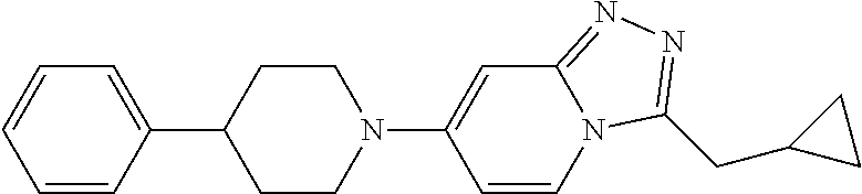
C1=CC(C2CCN(C3=CC4=NN=C(CC5CC5)N4C=C3)CC2)=CC=C1
